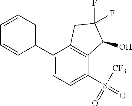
C1(C2=CC=C(S(=O)([CF3])=O)C3=C2CC(F)(F)C3O)=CC=CC=C1
